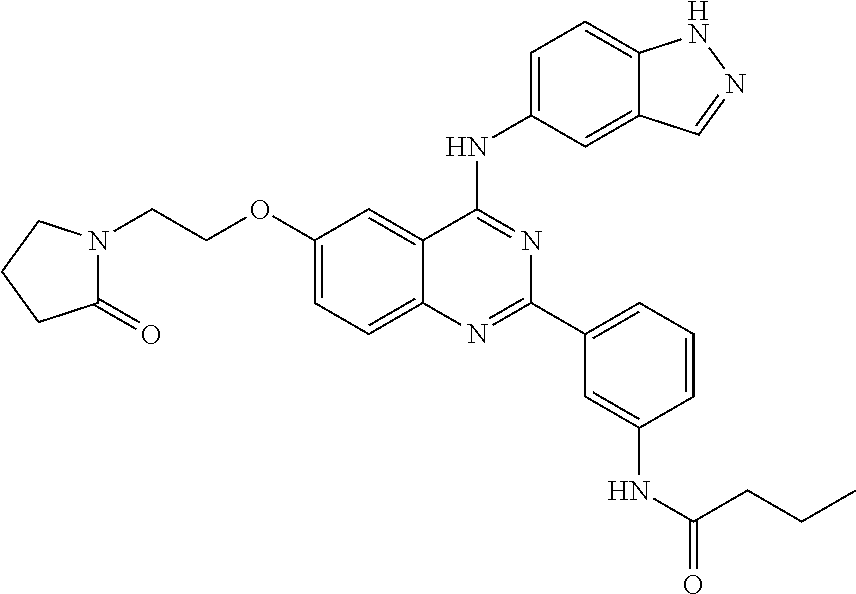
C1(OCCN2CCCC2=O)=CC=C2C(=C1)C(NC1=CC=C3C(=C1)C=NN3)=NC(C1=CC=CC(NC(=O)CCC)=C1)=N2
